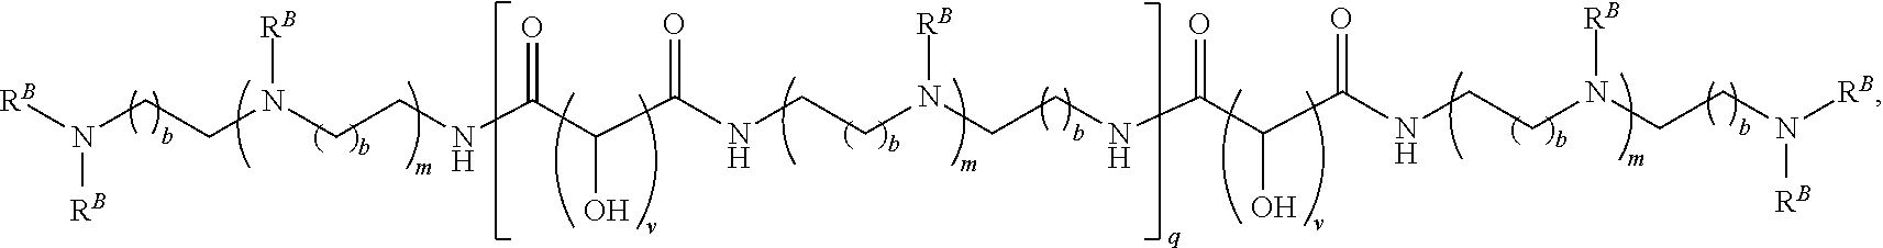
C(CN(CCNC(C(C(NCCN(CCNC(C(C(NCCN(CCN([RB])[RB])[RB])=O)O)=O)[RB])=O)O)=O)[RB])N([RB])[RB]
